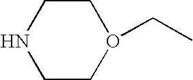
C1NCCO(CC)C1
